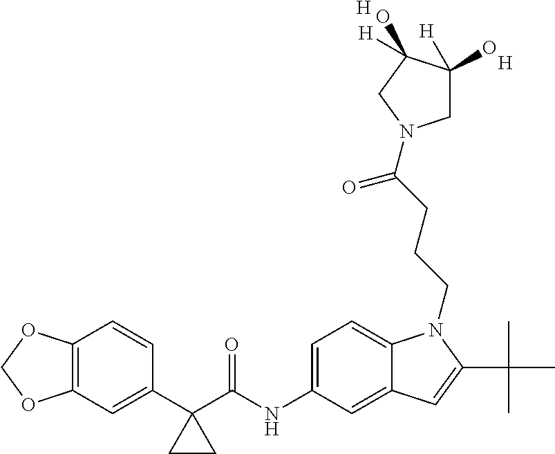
C1(C2(C(NC3=CC=C4C(=C3)C=C(C(C)(C)C)N4CCCC(=O)N3CC(O)([H])C(O)([H])C3)=O)CC2)=CC2=C(C=C1)OCO2.[H].[H]
